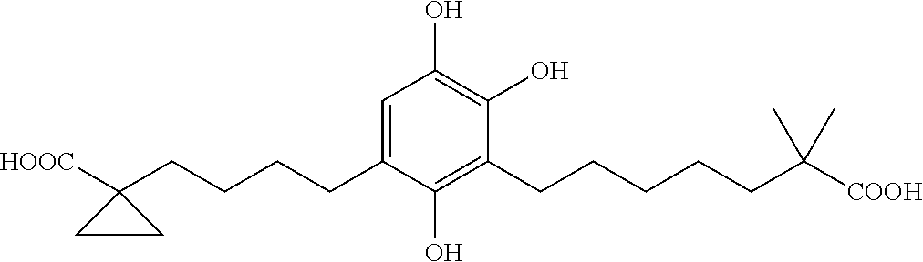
C1(O)=C(O)C(CCCCCC(C)(C)[COOH])=C(O)C(CCCCC2([HOOC])CC2)=C1
